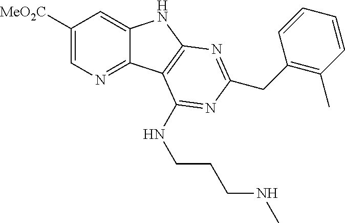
C1([MeO2C])=CN=C2C(=C1)NC1=C2C(NCCCNC)=NC(CC2=C(C)C=CC=C2)=N1
